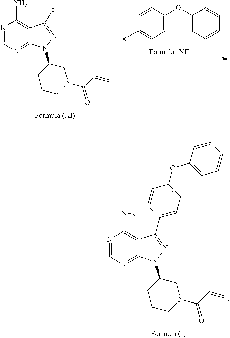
C1=CC(OC2=CC=CC=C2)=CC=C1[X].N1=CN=C2C(=C1N)C([Y])=NN2C1CCCN(C(C=C)=O)C1.N1=CN=C2C(=C1N)C(C1=CC=C(OC3=CC=CC=C3)C=C1)=NN2C1CCCN(C(C=C)=O)C1
